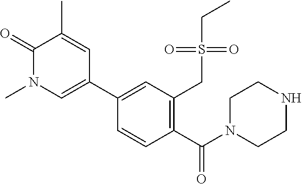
C1N(C(C2=C(CS(=O)(=O)CC)C=C(C3=CN(C)C(=O)C(C)=C3)C=C2)=O)CCNC1
